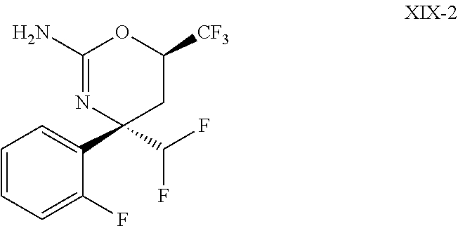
C1=CC=C(F)C(C2(C(F)F)CC([CF3])OC(N)=N2)=C1
